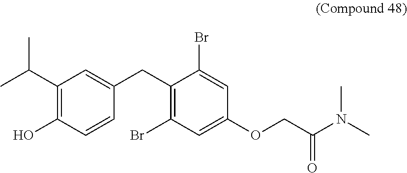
C1(C(C)C)=C(O)C=CC(CC2=C(Br)C=C(OCC(N(C)C)=O)C=C2Br)=C1
